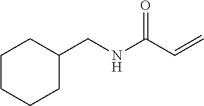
N(C(C=C)=O)CC1CCCCC1
